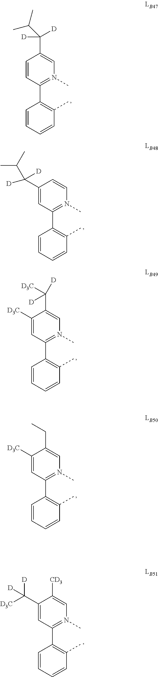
C1=CC(C2=C(C)C=CC=C2)=N(C)C=C1C([D])([D])C(C)C.C1(C(C(C)C)([D])[D])=CC(C2=C(C)C=CC=C2)=N(C)C=C1.C1([D3C])=CC(C2=C(C)C=CC=C2)=N(C)C=C1C([D])([D3C])[D].C1([D3C])=CC(C2=C(C)C=CC=C2)=N(C)C=C1CC.C1(C([D3C])([D])[D])=CC(C2=C(C)C=CC=C2)=N(C)C=C1[CD3]
